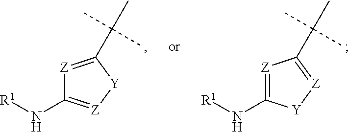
[Z]1=C(C(C)(C)C)[Y][Z]=C1N[R1].[Z]1=C(N[R1])[Y][Z]=C1C(C)(C)C
